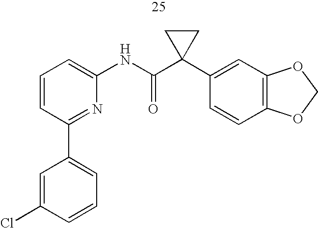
C1=CC(C2=CC=CC(Cl)=C2)=NC(NC(C2(C3=CC4=C(C=C3)OCO4)CC2)=O)=C1
